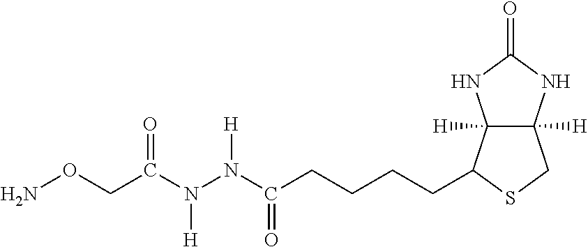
N(C(CCCCC1C2([H])C([H])(CS1)NC(=O)N2)=O)(N(C(CON)=O)[H])[H]
